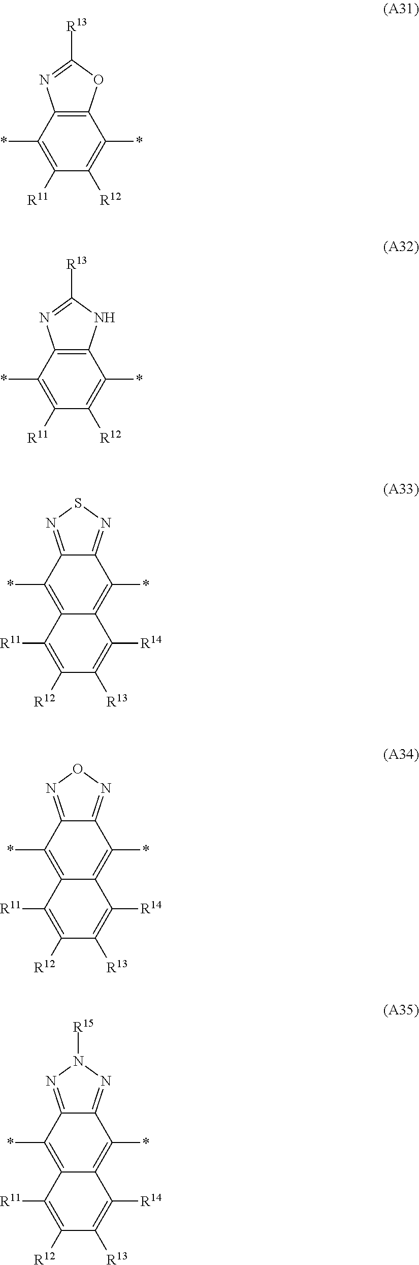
C12=C(OC([R13])=N1)C(*)=C([R12])C([R11])=C2*.C12=C(NC([R13])=N1)C(*)=C([R12])C([R11])=C2*.C12=NSN=C1C(*)=C1C(=C2*)C([R11])=C([R12])C([R13])=C1[R14].C12=NON=C1C(*)=C1C(=C2*)C([R11])=C([R12])C([R13])=C1[R14].C12=NN([R15])N=C1C(*)=C1C(=C2*)C([R11])=C([R12])C([R13])=C1[R14]
